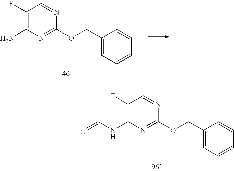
C1(F)=C(N)N=C(OCC2=CC=CC=C2)N=C1.C1(F)=C(NC=O)N=C(OCC2=CC=CC=C2)N=C1
